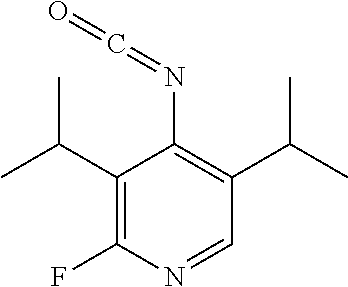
C1(C(C)C)=C(F)N=CC(C(C)C)=C1N=C=O
